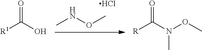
CNOC.Cl.[R]C(N(OC)C)=O.[R1]C(O)=O
